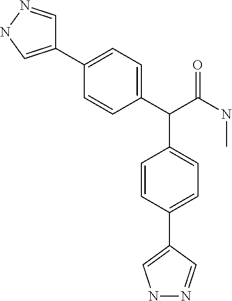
C1(C(C(NC)=O)C2=CC=C(C3=CNN=C3)C=C2)=CC=C(C2=CNN=C2)C=C1
